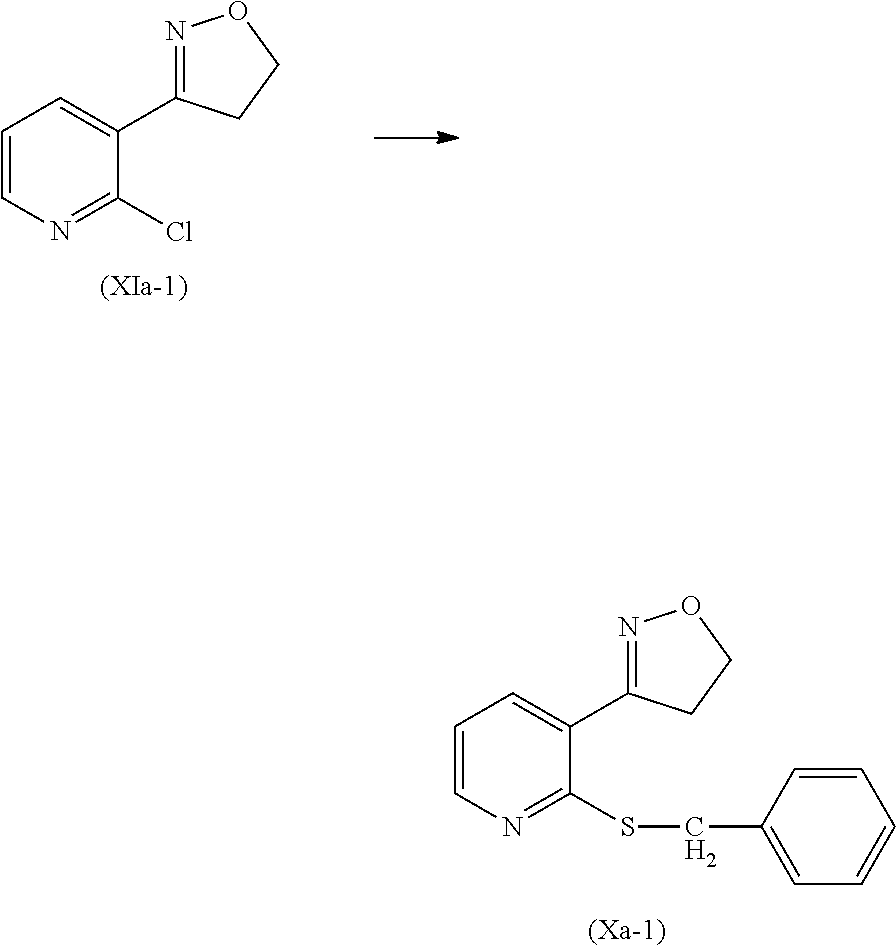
N1=C(C2=CC=CN=C2Cl)CCO1.N1=C(C2=CC=CN=C2SCC2=CC=CC=C2)CCO1
